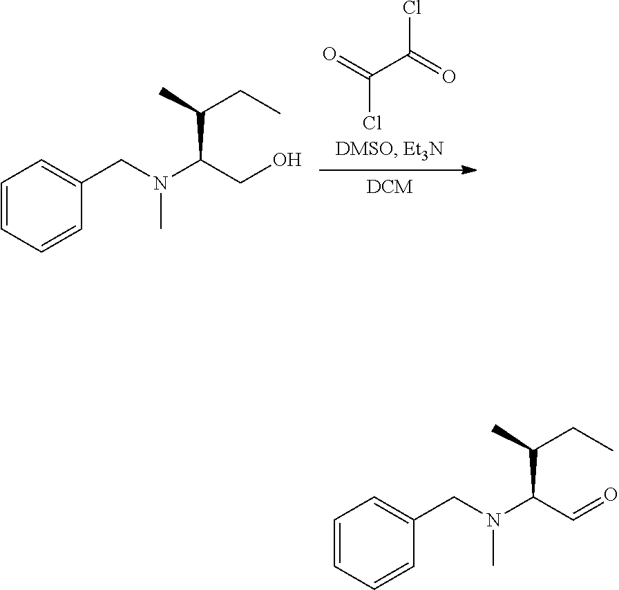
C(C(=O)Cl)(=O)Cl.N(C(CO)C(C)CC)(CC1=CC=CC=C1)C.N(C(C=O)C(C)CC)(CC1=CC=CC=C1)C
